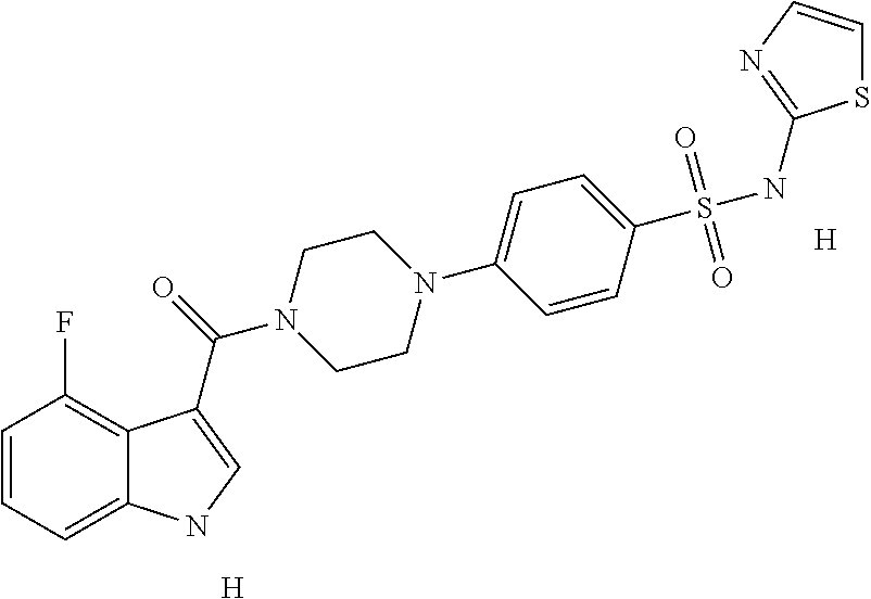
[H].[H].C1=CC=C2C(=C1F)C(C(=O)N1CCN(C3=CC=C(S(NC4=NC=CS4)(=O)=O)C=C3)CC1)=CN2
